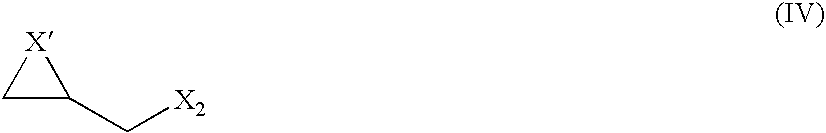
C1C(C[X2])[X]1
